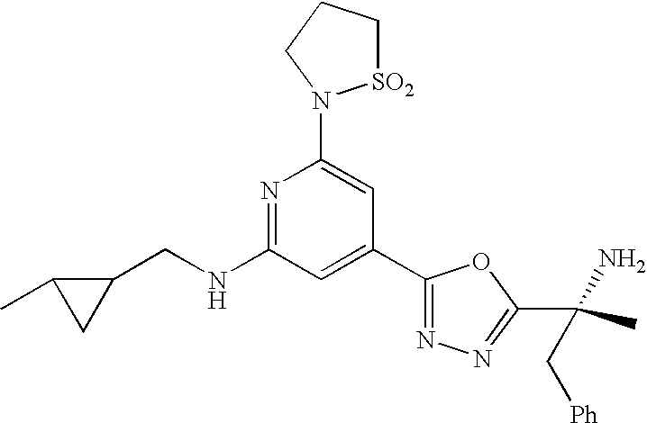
N1=C(NCC2C(C)C2)C=C(C2=NN=C(C(C)(N)C[Ph])O2)C=C1N1[SO2]CCC1
